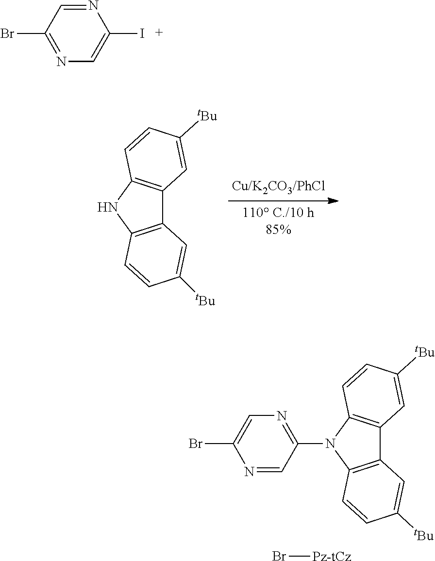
C12=C(NC3=C1C=C([tBu])C=C3)C=CC([tBu])=C2.N1=C(N2C3=C(C4=C2C=CC([tBu])=C4)C=C([tBu])C=C3)C=NC(Br)=C1.Br[Pz-tCz].N1=CC(Br)=NC=C1I
